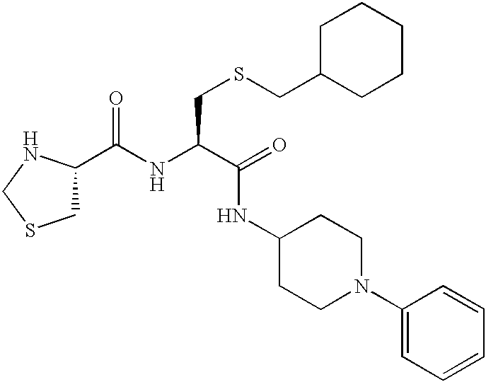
C1C(C(NC(C(NC2CCN(C3=CC=CC=C3)CC2)=O)CSCC2CCCCC2)=O)NCS1
